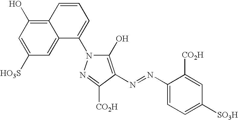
C1=C([HO3S])C=C2C(=C1O)C=CC=C2N1C(O)=C(N=NC2=CC=C([SO3H])C=C2[CO2H])C([CO2H])=N1
